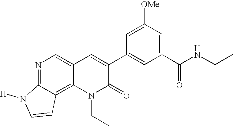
N1=C2C(=C3C(=C1)C=C(C1=CC(C(NCC)=O)=CC([OMe])=C1)C(=O)N3CC)C=CN2[H]
